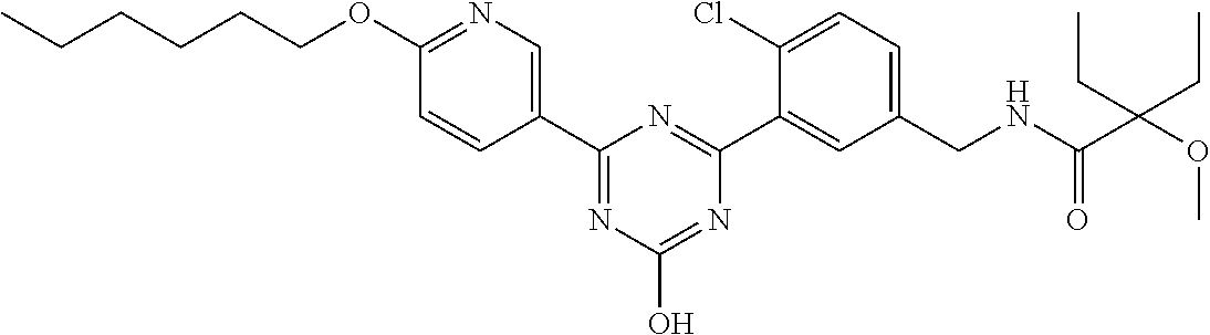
C1(C2=NC(O)=NC(C3=CC(CNC(=O)C(OC)(CC)CC)=CC=C3Cl)=N2)=CN=C(OCCCCCC)C=C1
